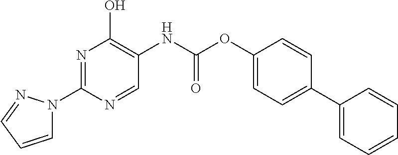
N1=C(N2C=CC=N2)N=CC(NC(=O)OC2=CC=C(C3=CC=CC=C3)C=C2)=C1O
